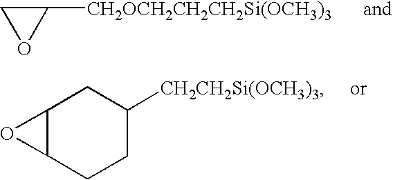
C1OC1[CH2OCH2CH2CH2Si(OCH3)3].C12C(CCC([CH2CH2Si(OCH3)3])C1)O2
